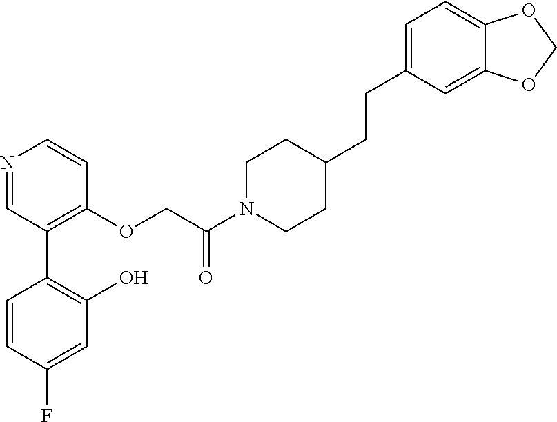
N1=CC(C2=C(O)C=C(F)C=C2)=C(OCC(N2CCC(CCC3=CC=C4C(=C3)OCO4)CC2)=O)C=C1
